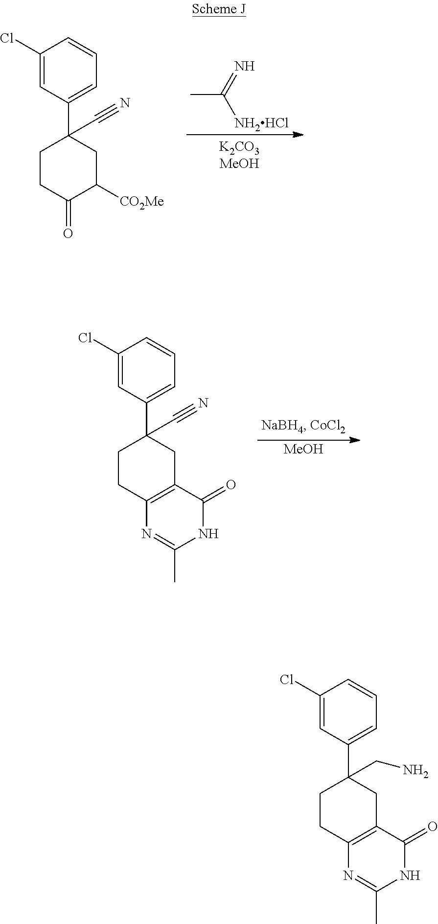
CC(=N)[NH2HCl].C1(Cl)=CC(C2(C#N)CCC(=O)C([CO2Me])C2)=CC=C1.[MeOH].C1(Cl)=CC(C2(C#N)CCC3=C(C2)C(=O)NC(C)=N3)=CC=C1.C1(Cl)=CC(C2(CN)CCC3=C(C2)C(=O)NC(C)=N3)=CC=C1
